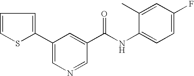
C1=CSC(C2=CN=CC(C(NC3=CC=C(F)C=C3C)=O)=C2)=C1
